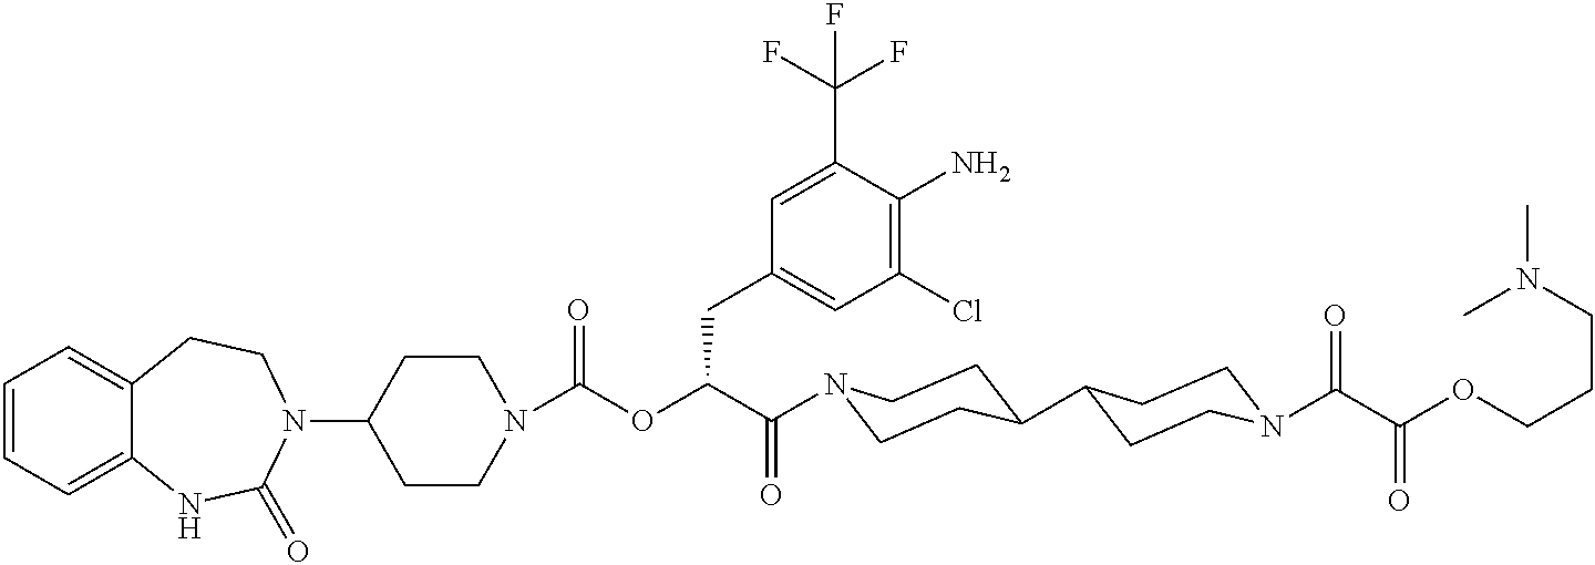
C1(N2CCC3=CC=CC=C3NC2=O)CCN(C(OC(C(=O)N2CCC(C3CCN(C(C(OCCCN(C)C)=O)=O)CC3)CC2)CC2=CC(Cl)=C(N)C(C(F)(F)F)=C2)=O)CC1
